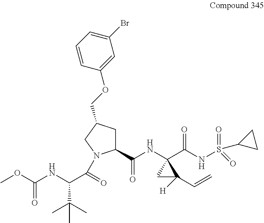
C1C(COC2=CC(Br)=CC=C2)CN(C(C(NC(OC)=O)C(C)(C)C)=O)C1C(NC1(C(NS(C2CC2)(=O)=O)=O)CC1([H])C=C)=O
